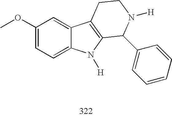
C1(OC)=CC=C2C(=C1)C1=C(N2[H])C(C2=CC=CC=C2)N([H])CC1
